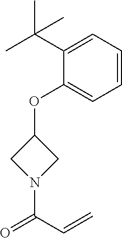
C1N(C(C=C)=O)CC1OC1=CC=CC=C1C(C)(C)C
